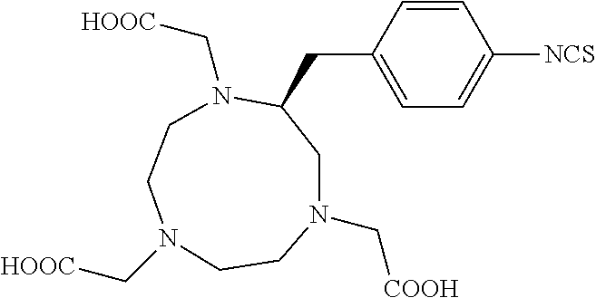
C1=CC(CC2N(C[HOOC])CCN(C[HOOC])CCN(C[COOH])C2)=CC=C1[NCS]
